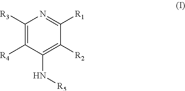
C1([R1])=NC([R3])=C([R4])C(N[R5])=C1[R2]
